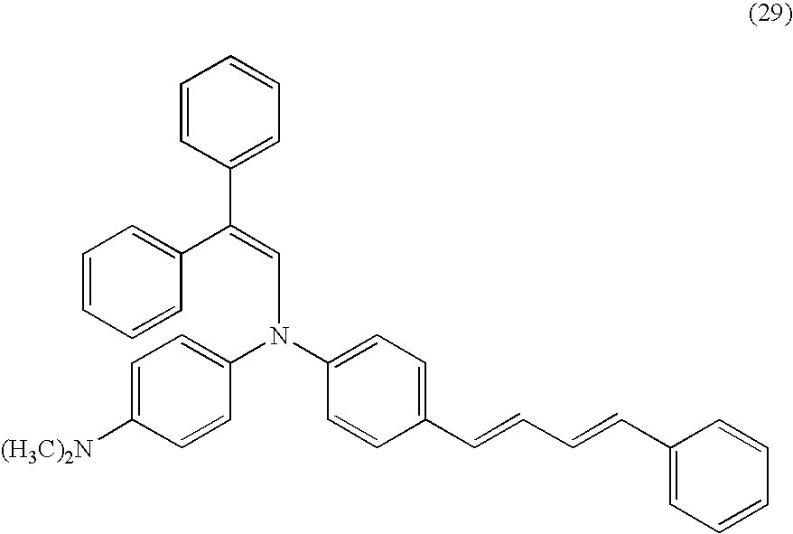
C1=CC(C(=CN(C2=CC=C([(H3C)2N])C=C2)C2=CC=C(C=CC=CC3=CC=CC=C3)C=C2)C2=CC=CC=C2)=CC=C1
